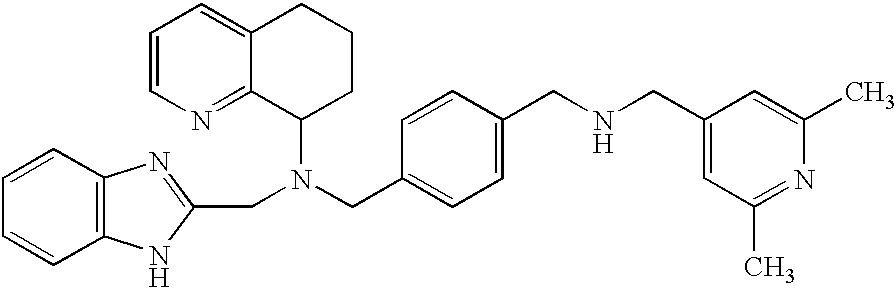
C1=CN=C2C(=C1)CCCC2N(CC1=CC=C(CNCC2=CC(C)=NC(C)=C2)C=C1)CC1=NC2=C(N1)C=CC=C2
